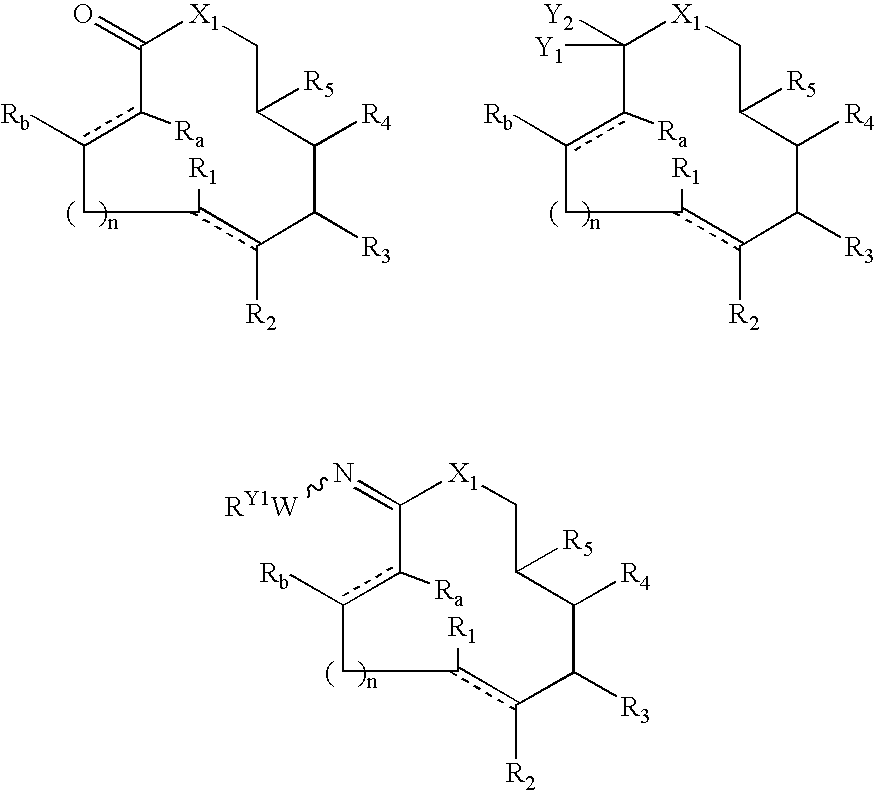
C1(=N[RY1W])c([Ra])c([Rb])Cc([R1])c([R2])C([R3])C([R4])C([R5])C[X1]1.C1(=O)c([Ra])c([Rb])Cc([R1])c([R2])C([R3])C([R4])C([R5])C[X1]1.C1([Y2])([Y1])c([Ra])c([Rb])Cc([R1])c([R2])C([R3])C([R4])C([R5])C[X1]1
